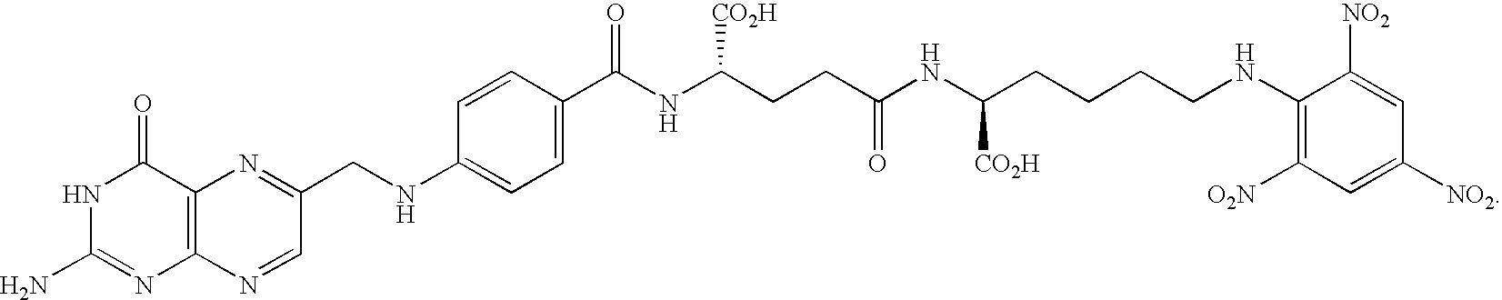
N1C(N)=NC2=C(C1=O)N=C(CNC1=CC=C(C(NC(CCC(NC(CCCCNC3=C([O2N])C=C([NO2])C=C3[NO2])[CO2H])=O)[CO2H])=O)C=C1)C=N2
